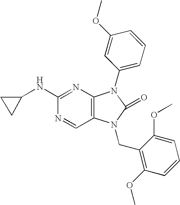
C1(NC2CC2)=NC2=C(C=N1)N(CC1=C(OC)C=CC=C1OC)C(=O)N2C1=CC=CC(OC)=C1
